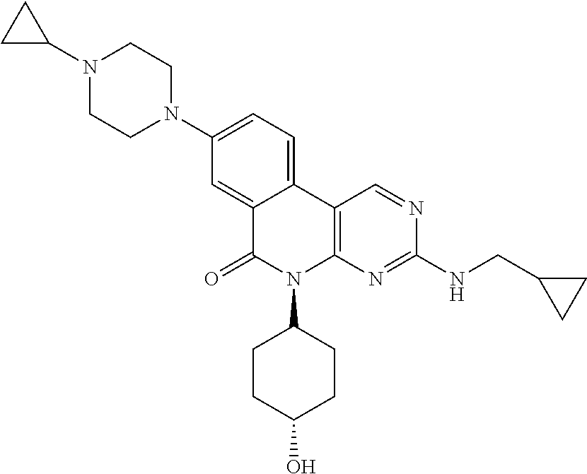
C12=CC(N3CCN(C4CC4)CC3)=CC=C1C1=C(N(C3CCC(O)CC3)C2=O)N=C(NCC2CC2)N=C1
